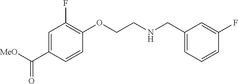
[MeO]C(C1=CC(F)=C(OCCNCC2=CC=CC(F)=C2)C=C1)=O
